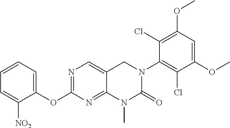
C1(OC2=CC=CC=C2[NO2])=NC=C2C(=N1)N(C)C(=O)N(C1=C(Cl)C(OC)=CC(OC)=C1Cl)C2
